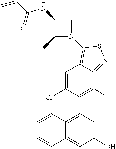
C12=C(C3=C(F)C4=NSC(N5CC(NC(C=C)=O)C5C)=C4C=C3Cl)C=C(O)C=C1C=CC=C2
